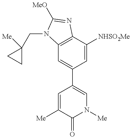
C12=C(C([NHSO2Me])=CC(C3=CN([Me])C(=O)C([Me])=C3)=C1)N=C([MeO])N2CC1([Me])CC1
